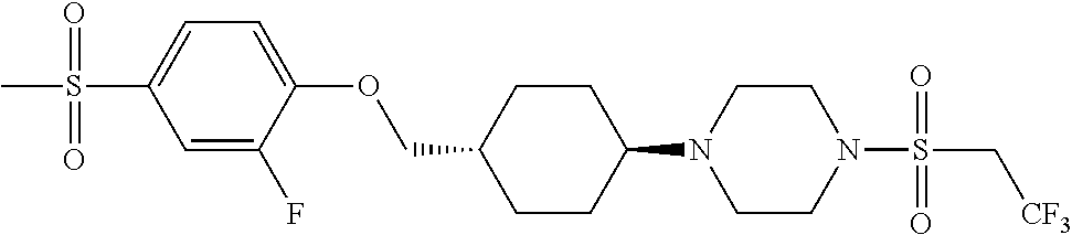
C1CC(N2CCN(S(=O)(=O)C[CF3])CC2)CCC1COC1=CC=C(S(=O)(=O)C)C=C1F
